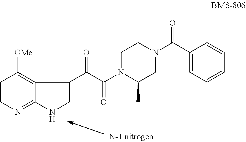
C1=CN=C2C(=C1[OMe])C(C(C(N1C(C)CN(C(C3=CC=CC=C3)=O)CC1)=O)=O)=CN2
